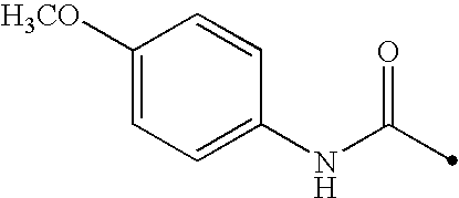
C1(NC(=O)C)=CC=C([H3CO])C=C1
